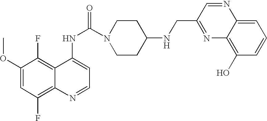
C1(OC)=CC(F)=C2C(=C1F)C(NC(N1CCC(NCC3=NC4=C(O)C=CC=C4N=C3)CC1)=O)=CC=N2
